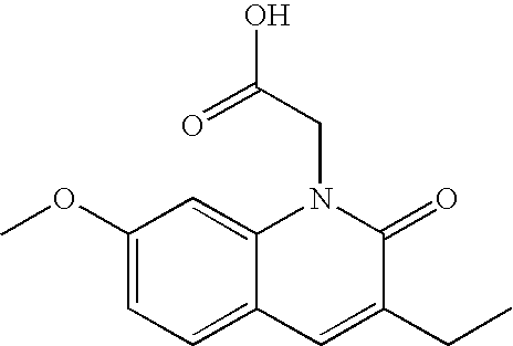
C1(OC)=CC=C2C(=C1)N(CC(O)=O)C(=O)C(CC)=C2
